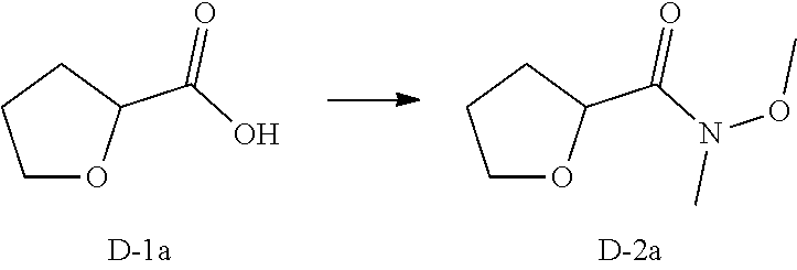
C1OC(C(O)=O)CC1.C1OC(C(N(OC)C)=O)CC1
